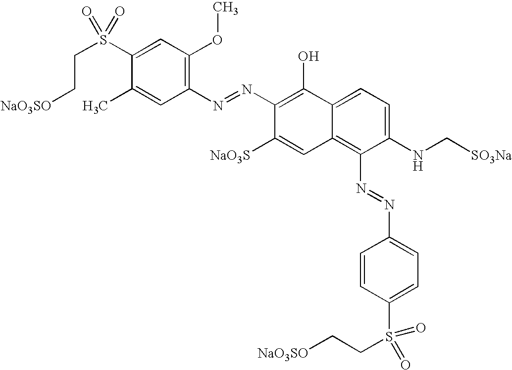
C1(S(CC[NaO3SO])(=O)=O)=CC(OC)=C(N=NC2=C(O)C3=CC=C(NC[SO3Na])C(N=NC4=CC=C(S(CC[NaO3SO])(=O)=O)C=C4)=C3C=C2[NaO3S])C=C1C
